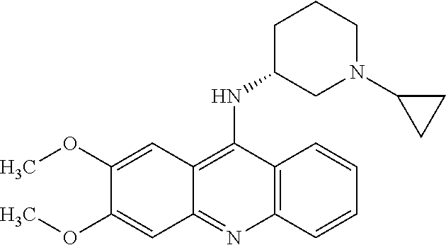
C12=C(N=C3C(=C1NC1CN(C4CC4)CCC1)C=C(OC)C(OC)=C3)C=CC=C2
